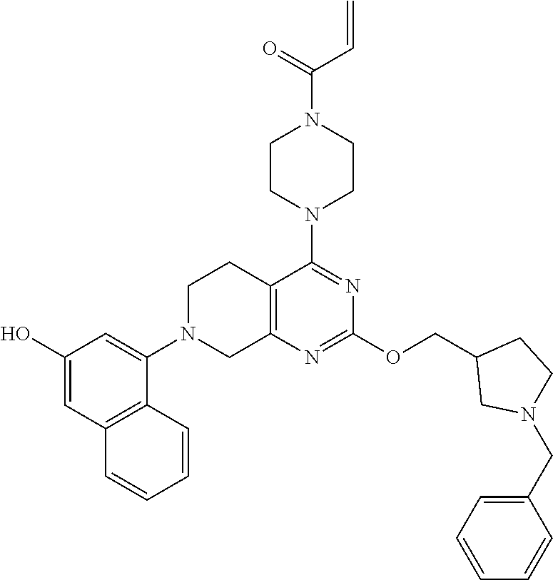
C1(O)=CC2=C(C(N3CC4=C(CC3)C(N3CCN(C(C=C)=O)CC3)=NC(OCC3CN(CC5=CC=CC=C5)CC3)=N4)=C1)C=CC=C2
